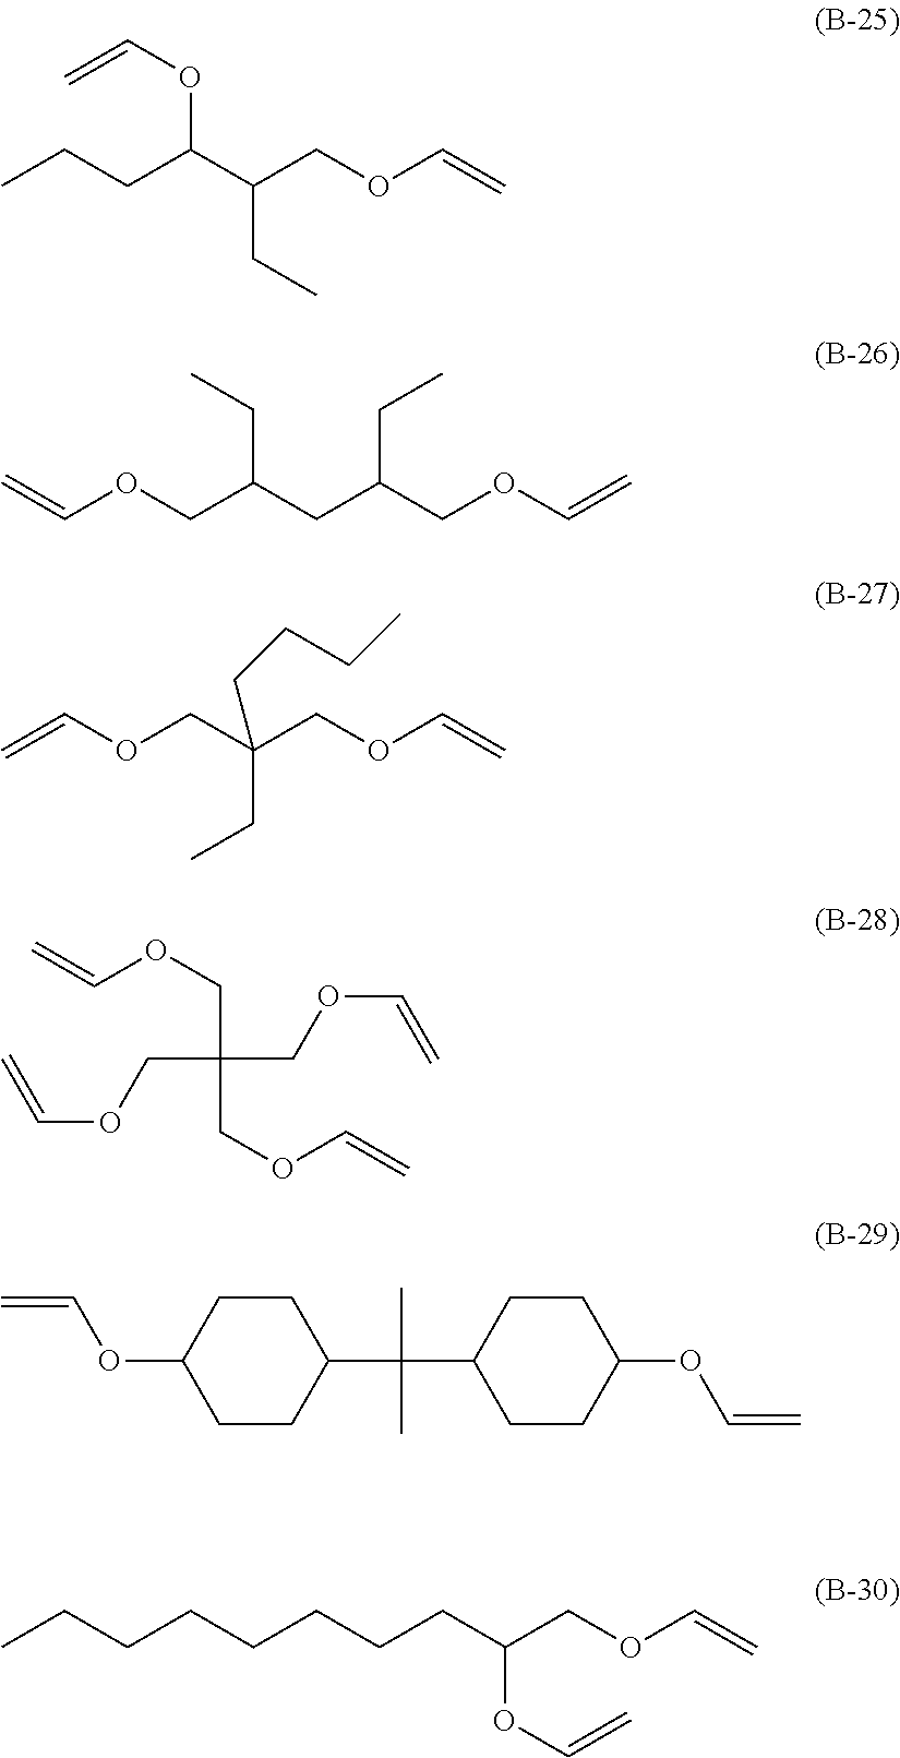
CCCC(C(COC=C)CC)OC=C.C=COCC(CC(COC=C)CC)CC.C=COCC(COC=C)(CC)CCCC.C(C(COC=C)(COC=C)COC=C)OC=C.C1(C(C2CCC(OC=C)CC2)(C)C)CCC(OC=C)CC1.CCCCCCCCC(COC=C)OC=C
